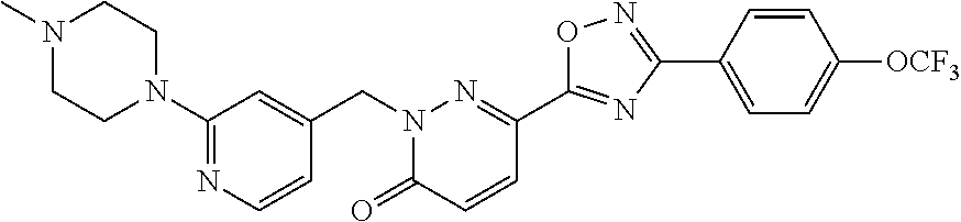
C1CN(C2=NC=CC(CN3C(=O)C=CC(C4=NC(C5=CC=C([OCF3])C=C5)=NO4)=N3)=C2)CCN1C
